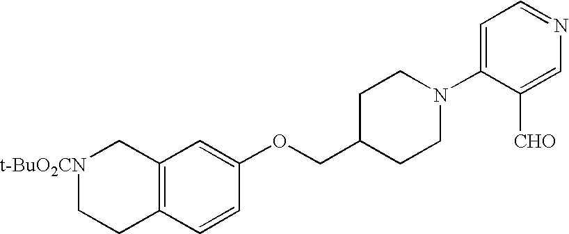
C12=C(C=CC(OCC3CCN(C4=CC=NC=C4[CHO])CC3)=C1)CC[t-BuO2CN]C2
